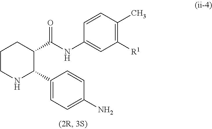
C1=C(C2NCCCC2C(NC2=CC([R1])=C(C)C=C2)=O)C=CC(N)=C1
